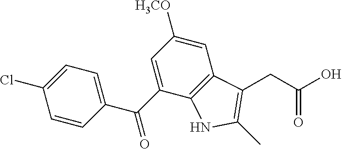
C1=CC(C(C2=CC([H3CO])=CC3=C2NC(C)=C3CC(O)=O)=O)=CC=C1Cl
